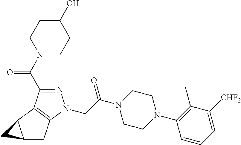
N1=C(C(N2CCC(O)CC2)=O)C2=C(N1CC(N1CCN(C3=C(C)C([CHF2])=CC=C3)CC1)=O)CC1C2C1
